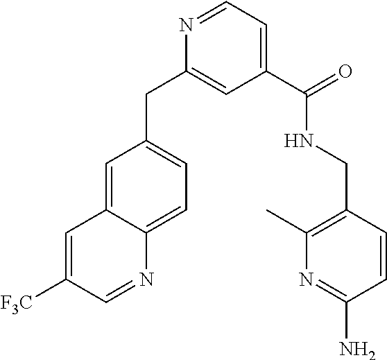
C1=C2C(=CC=C1CC1=CC(C(NCC3=C(C)N=C(N)C=C3)=O)=CC=N1)N=CC([F3C])=C2
